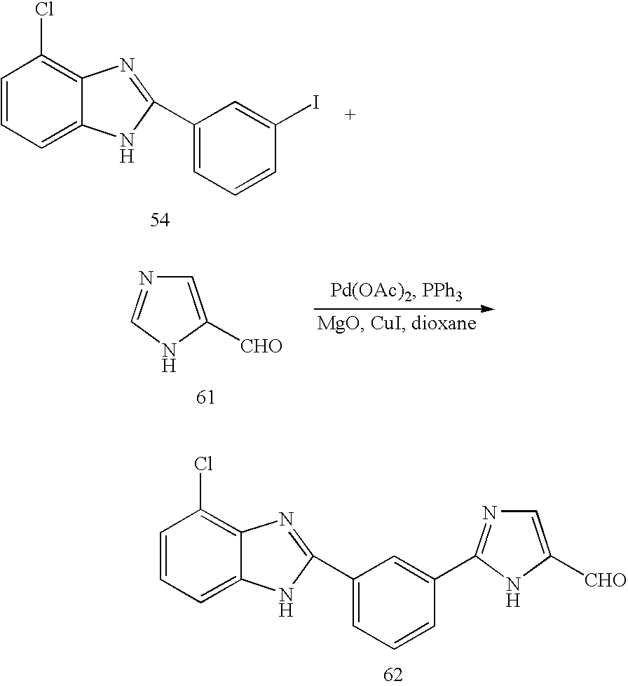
C1=CC=C2C(=C1Cl)N=C(C1=CC=CC(I)=C1)N2.C1=C([CHO])NC=N1.C1=CC=C2C(=C1Cl)N=C(C1=CC=CC(C3=NC=C([CHO])N3)=C1)N2
